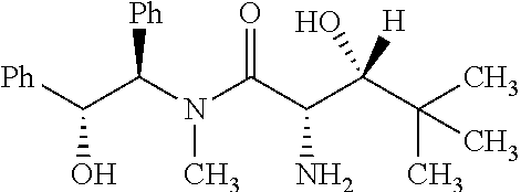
[Ph]C(C(N(C(C(C(O)([H])C(C)(C)C)N)=O)C)[Ph])O
